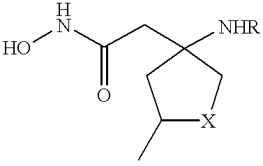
ONC(CC1([NHR])C[X]C(C)C1)=O
